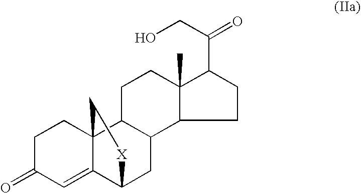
C1C(=O)C=C2C3(C1)C1C(CC2[X]C3)C2C(C)(CC1)C(C(CO)=O)CC2
